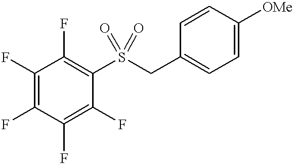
C1(F)=C(F)C(F)=C(F)C(S(CC2=CC=C([OMe])C=C2)(=O)=O)=C1F
